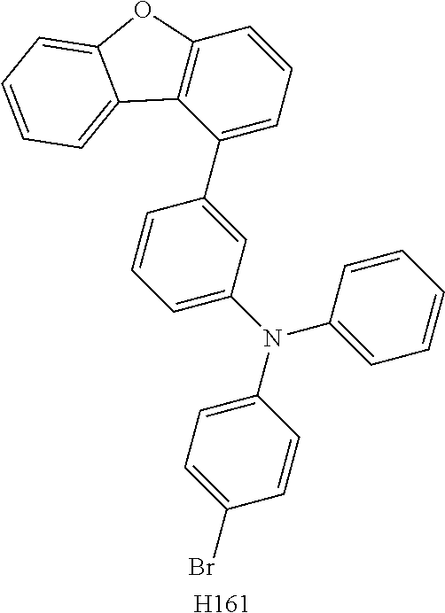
N(C1=CC=C(Br)C=C1)(C1=CC=CC(C2=CC=CC3=C2C2=CC=CC=C2O3)=C1)C1=CC=CC=C1.[H161]
